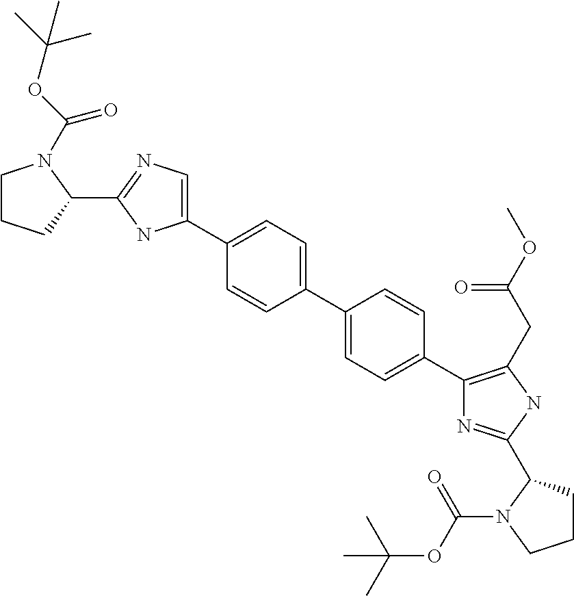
C1(C2=CC=C(C3=CC=C(C4=C(CC(OC)=O)NC(C5CCCN5C(OC(C)(C)C)=O)=N4)C=C3)C=C2)=CN=C(C2N(C(=O)OC(C)(C)C)CCC2)N1
